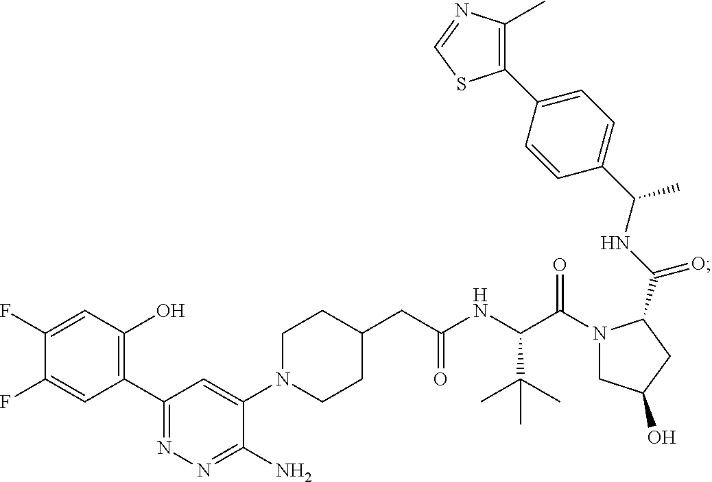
C1(CC(NC(C(N2CC(O)CC2C(NC(C2=CC=C(C3=C(C)N=CS3)C=C2)C)=O)=O)C(C)(C)C)=O)CCN(C2=CC(C3=C(O)C=C(F)C(F)=C3)=NN=C2N)CC1
